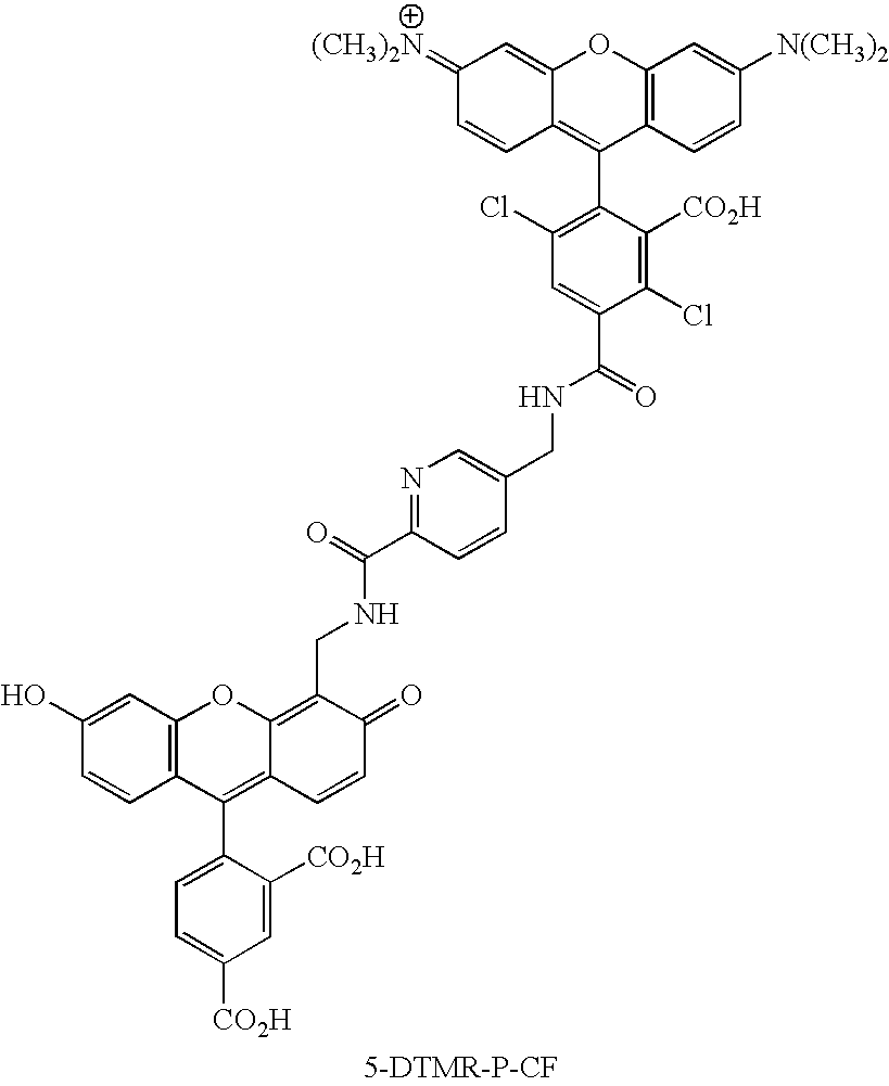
C12=C(C=CC([N(CH3)2])=C1)C(C1=C(Cl)C=C(C(=O)NCC3=CN=C(C(=O)NCC4=C5C(=C(C6=CC=C([CO2H])C=C6[CO2H])C6=C(O5)C=C(O)C=C6)C=CC4=O)C=C3)C(Cl)=C1[CO2H])=C1C(=CC(=[(CH3)2N])C=C1)O2
